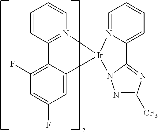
C1(F)=C2C(=CC(F)=C1)[Ir]1(N3=C2C=CC=C3)N2=CC=CC=C2C2=NC([CF3])=NN21
